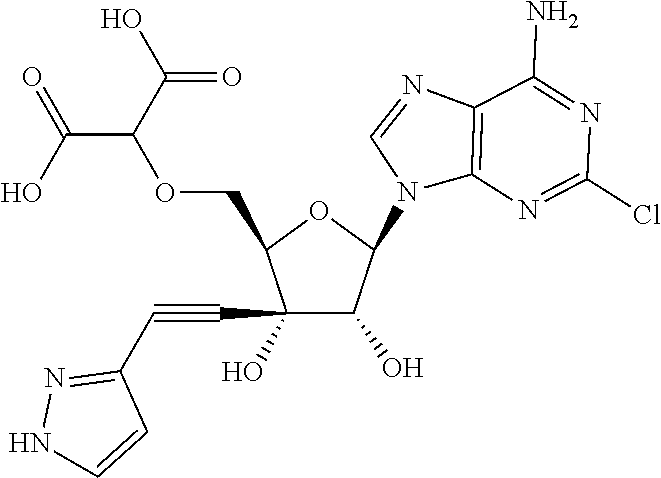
C1(C#CC2=NNC=C2)(O)C(O)C(N2C3=C(N=C2)C(N)=NC(Cl)=N3)OC1COC(C(O)=O)C(=O)O
